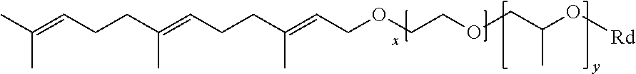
CC(=CCCC(=CCCC(=CCOCCOCC(O[Rd])C)C)C)C
